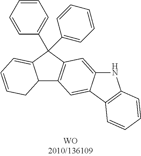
C12C3=C(C(C4=CC=CC=C4)(C4=CC=CC=C4)C1=CC=CC2)C=C1C(=C3)C2=C(N1)C=CC=C2
